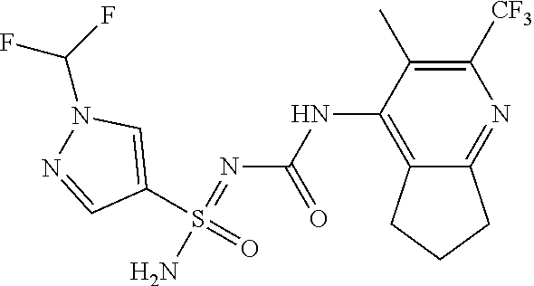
C1(S(=O)(N)=NC(NC2=C3C(=NC([CF3])=C2C)CCC3)=O)=CN(C(F)F)N=C1
